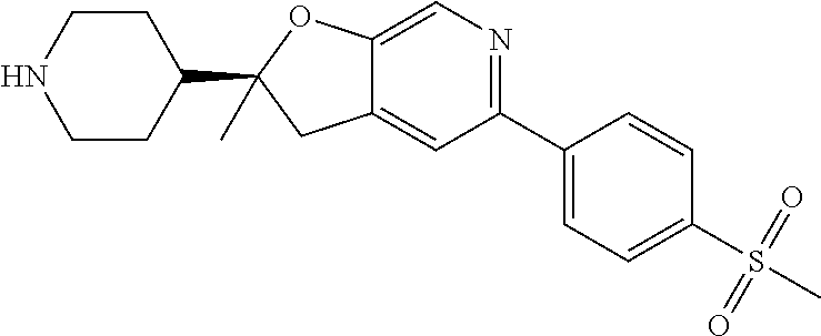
C1CNCCC1C1(C)CC2=CC(C3=CC=C(S(C)(=O)=O)C=C3)=NC=C2O1
